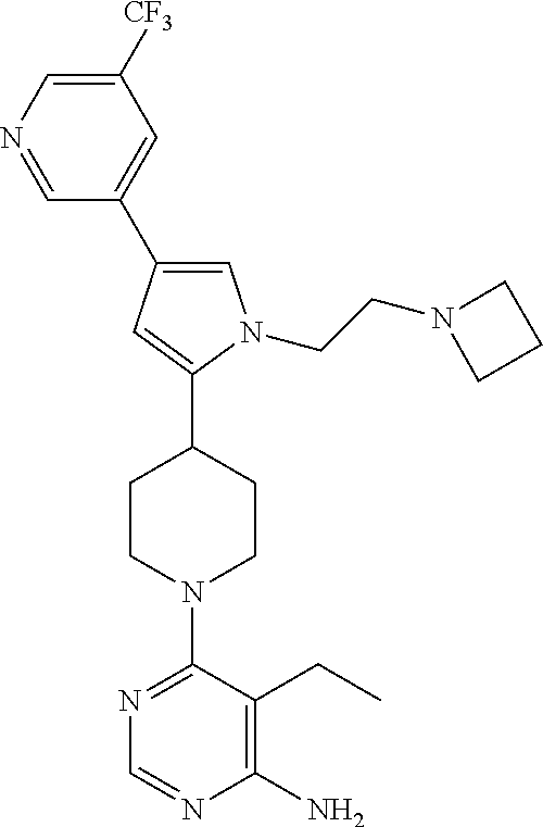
C1=C(C2=CC([CF3])=CN=C2)C=C(C2CCN(C3=NC=NC(N)=C3CC)CC2)N1CCN1CCC1
